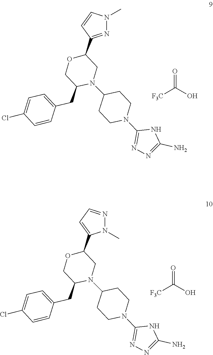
O=C(O)[F3C].C1(N2CCC(N3C(CC4=CC=C(Cl)C=C4)COC(C4=NN(C)C=C4)C3)CC2)=NN=C(N)N1.O=C(O)[F3C].C1(N2CCC(N3C(CC4=CC=C(Cl)C=C4)COC(C4=CC=NN4C)C3)CC2)=NN=C(N)N1
